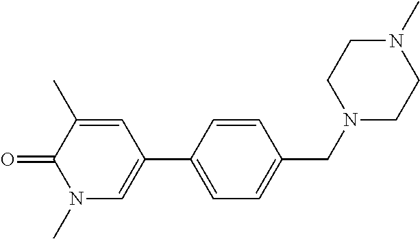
C1=C(C2=CN(C)C(=O)C(C)=C2)C=CC(CN2CCN(C)CC2)=C1
